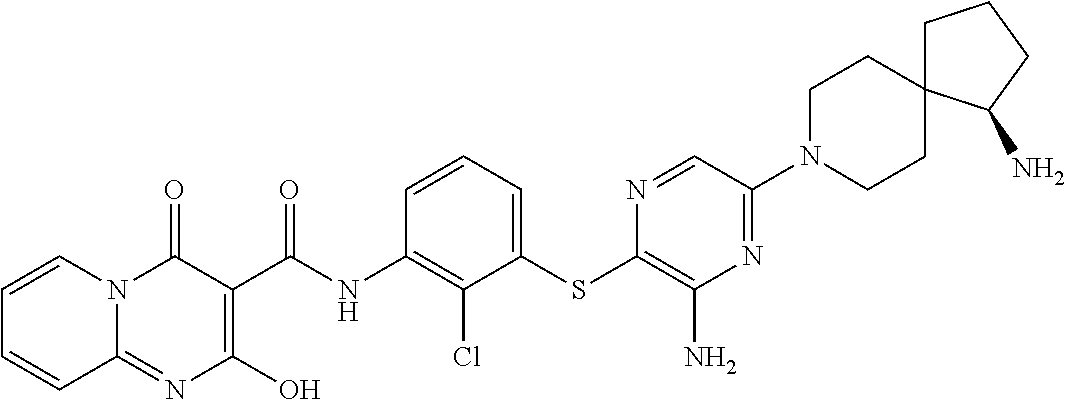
C12=NC(O)=C(C(NC3=C(Cl)C(SC4=C(N)N=C(N5CCC6(CC5)CCCC6N)C=N4)=CC=C3)=O)C(=O)N1C=CC=C2
